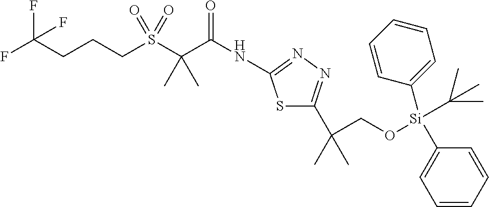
C(S(C(C(NC1=NN=C(C(C)(CO[Si](C(C)(C)C)(C2=CC=CC=C2)C2=CC=CC=C2)C)S1)=O)(C)C)(=O)=O)CCC(F)(F)F
